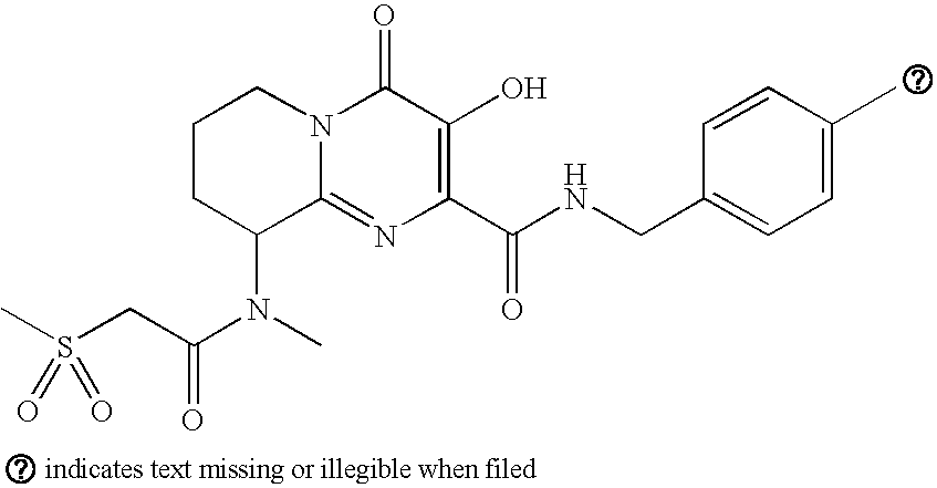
C12=NC(C(NCC3=CC=C(C)C=C3)=O)=C(O)C(=O)N1CCCC2N(C)C(CS(C)(=O)=O)=O
